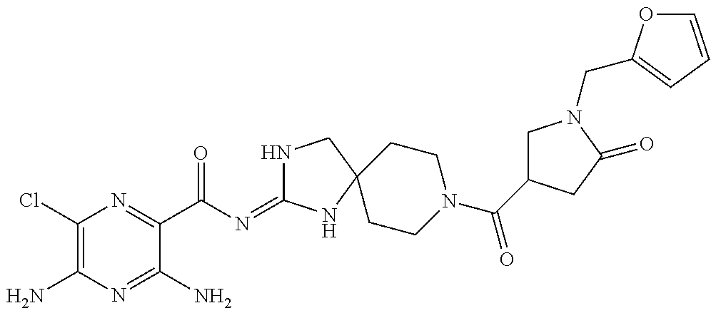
C1(Cl)=C(N)N=C(N)C(C(N=C2NCC3(N2)CCN(C(=O)C2CN(CC4=CC=CO4)C(=O)C2)CC3)=O)=N1
